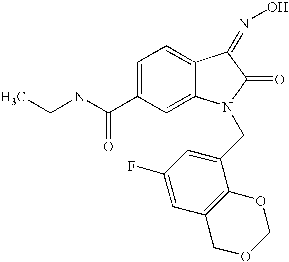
C1=C(C(NCC)=O)C=C2C(=C1)C(=NO)C(=O)N2CC1=CC(F)=CC2=C1OCOC2
